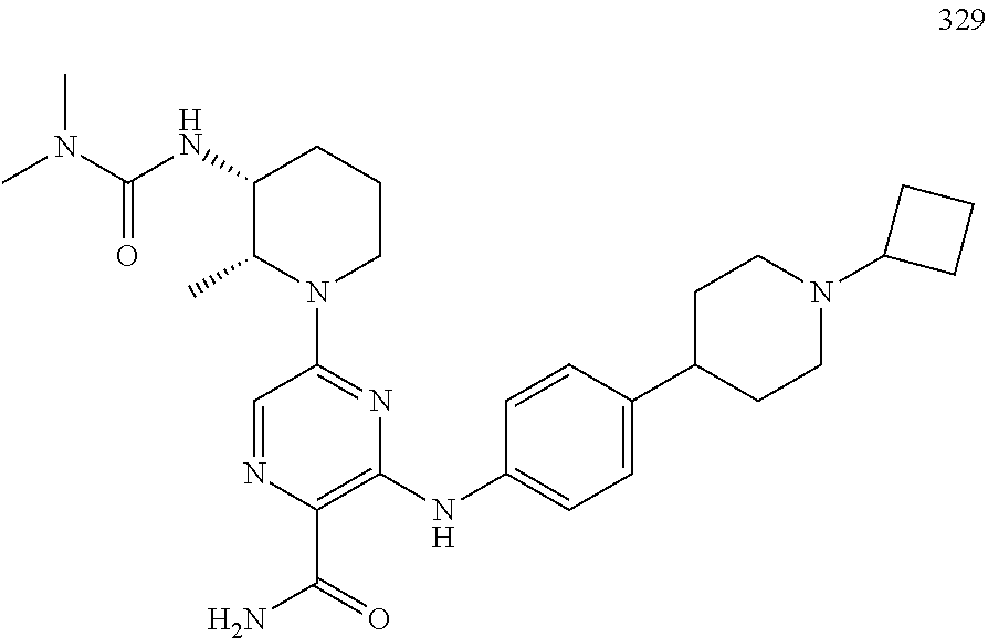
CN(C(NC1C(C)N(C2=NC(NC3=CC=C(C4CCN(C5CCC5)CC4)C=C3)=C(C(=O)N)N=C2)CCC1)=O)C
